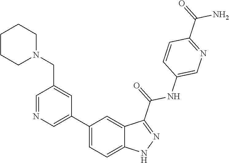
C1(C2=CN=CC(CN3CCCCC3)=C2)=CC=C2C(=C1)C(C(=O)NC1=CN=C(C(=O)N)C=C1)=NN2
